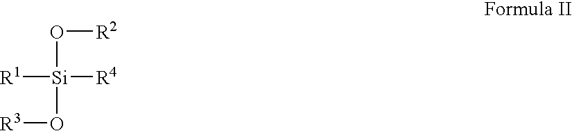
O([Si]([R4])([R1])O[R3])[R2]
